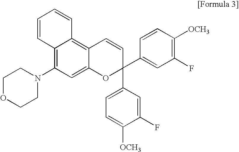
C12=CC(N3CCOCC3)=C3C(=C1C=CC(C1=CC=C([OCH3])C(F)=C1)(C1=CC(F)=C([OCH3])C=C1)O2)C=CC=C3
